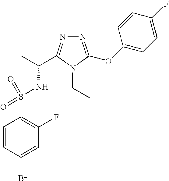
C1=CC(Br)=CC(F)=C1S(NC(C)C1=NN=C(OC2=CC=C(F)C=C2)N1CC)(=O)=O
